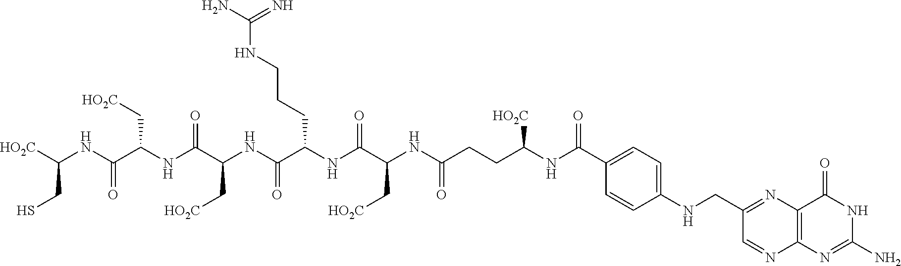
C(CS)([HO2C])NC(C(NC(C(C[HO2C])NC(=O)C(CCCNC(N)=N)NC(C(C[HO2C])NC(CCC([HO2C])NC(C1=CC=C(NCC2=NC3=C(N=C2)N=C(N)NC3=O)C=C1)=O)=O)=O)=O)C[HO2C])=O
